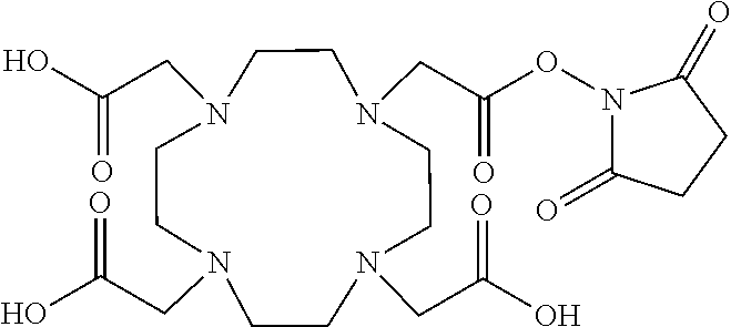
N1(CC(O)=O)CCN(CC(O)=O)CCN(CC(ON2C(=O)CCC2=O)=O)CCN(CC(O)=O)CC1
